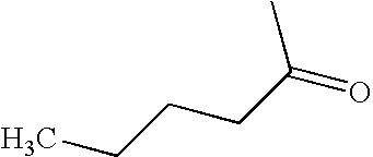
CCCCC(=O)C
